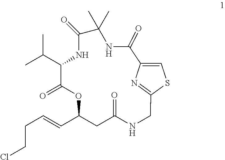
C(CC=CC1CC(=O)NCC2=NC(=CS2)C(=O)NC(C)(C)C(=O)NC(C(C)C)C(=O)O1)Cl
